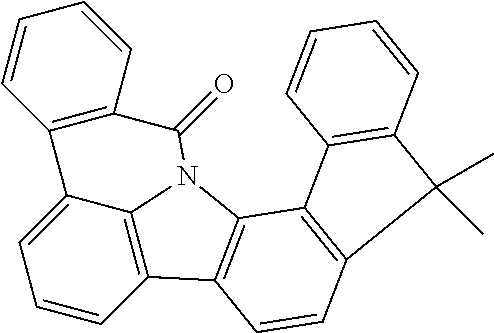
C1=CC2=C3C(=C1)C1=C(C=CC=C1)C(=O)N3C1=C2C=CC2=C1C1=C(C=CC=C1)C2(C)C
